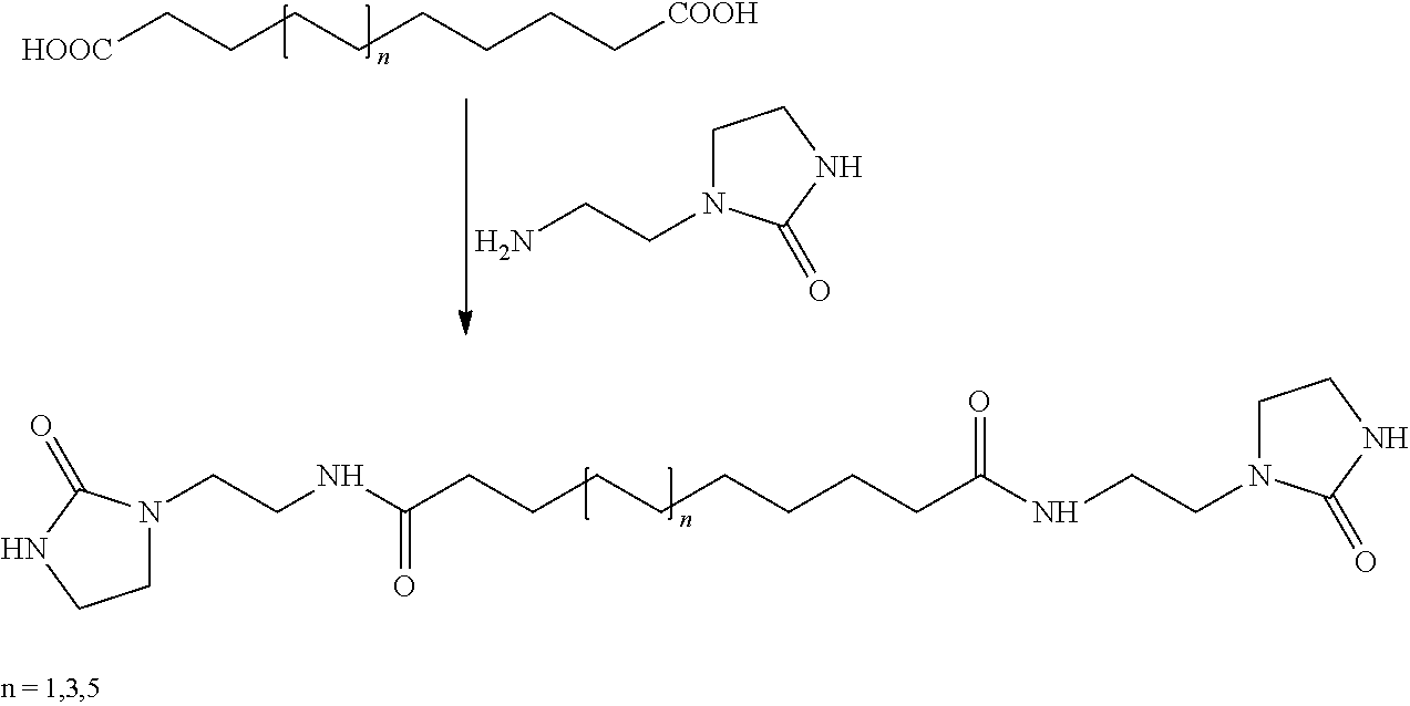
C1N(CCNC(CCCCCCCCC(NCCN2CCNC2=O)=O)=O)C(=O)NC1.C1N(CCN)C(=O)NC1.C(CCCCCCC[HOOC])[COOH]
